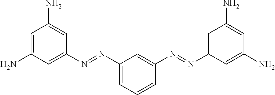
C1=C(N)C=C(N=NC2=CC=CC(N=NC3=CC(N)=CC(N)=C3)=C2)C=C1N
